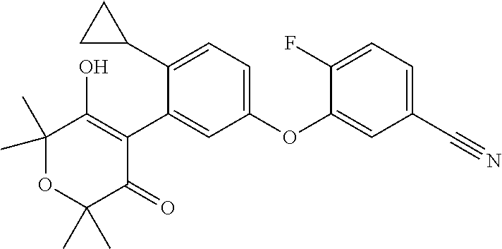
C1(C2CC2)=CC=C(OC2=CC(C#N)=CC=C2F)C=C1C1=C(O)C(C)(C)OC(C)(C)C1=O
